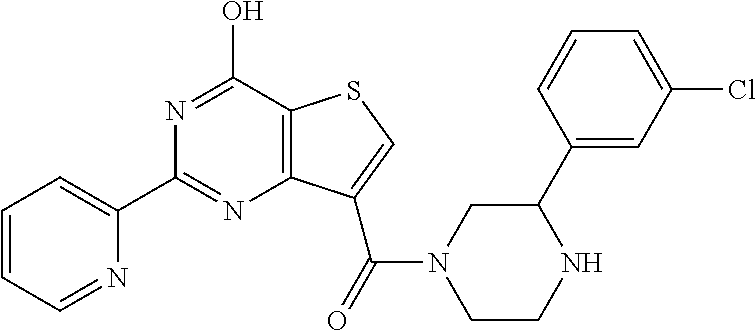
C1(C2=CC=CC=N2)=NC2=C(C(O)=N1)SC=C2C(=O)N1CCNC(C2=CC(Cl)=CC=C2)C1
